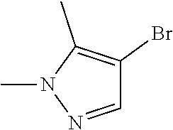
N1(C)N=CC(Br)=C1C
